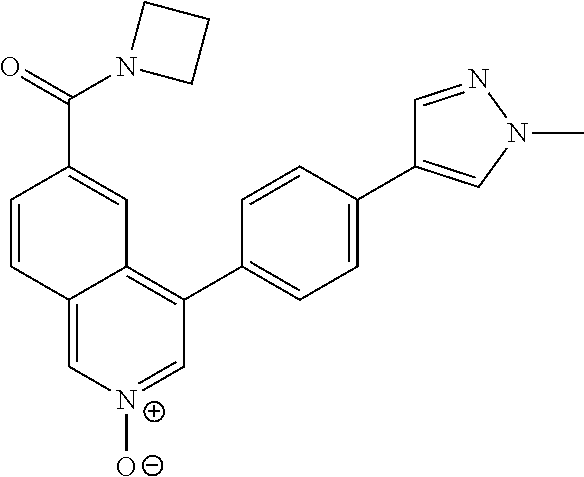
C1=CC2=C[N+]([O-])=CC(C3=CC=C(C4=CN(C)N=C4)C=C3)=C2C=C1C(=O)N1CCC1
